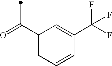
C(=O)(C1=CC=CC(C(F)(F)F)=C1)C
